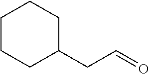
C1CCC(CC=O)CC1
